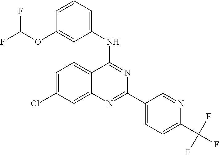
C1=C(Cl)C=C2C(=C1)C(NC1=CC=CC(OC(F)F)=C1)=NC(C1=CC=C(C(F)(F)F)N=C1)=N2
